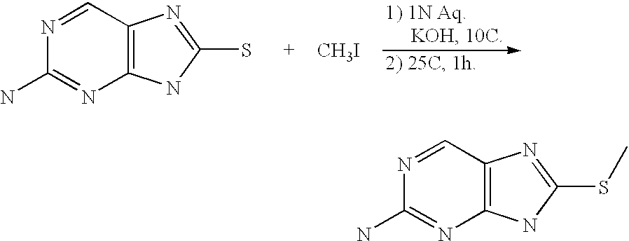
C1(N)=NC2=C(C=N1)N=C(SC)N2.C1(N)=NC2=C(C=N1)N=C(S)N2.[CH3I]
